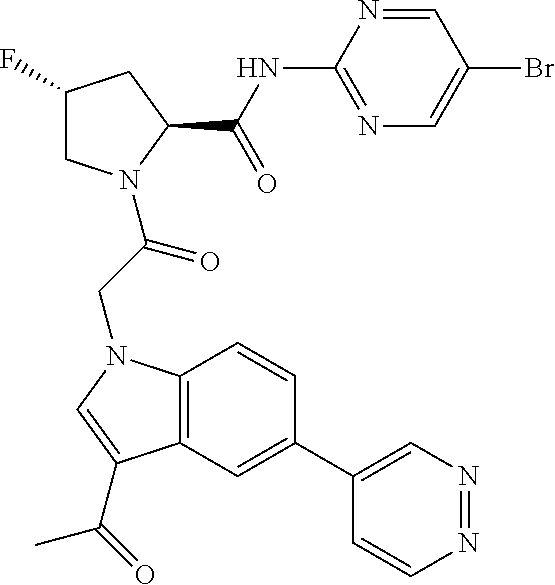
C1(F)CN(C(CN2C3=C(C=C(C4=CN=NC=C4)C=C3)C(C(C)=O)=C2)=O)C(C(NC2=NC=C(Br)C=N2)=O)C1
